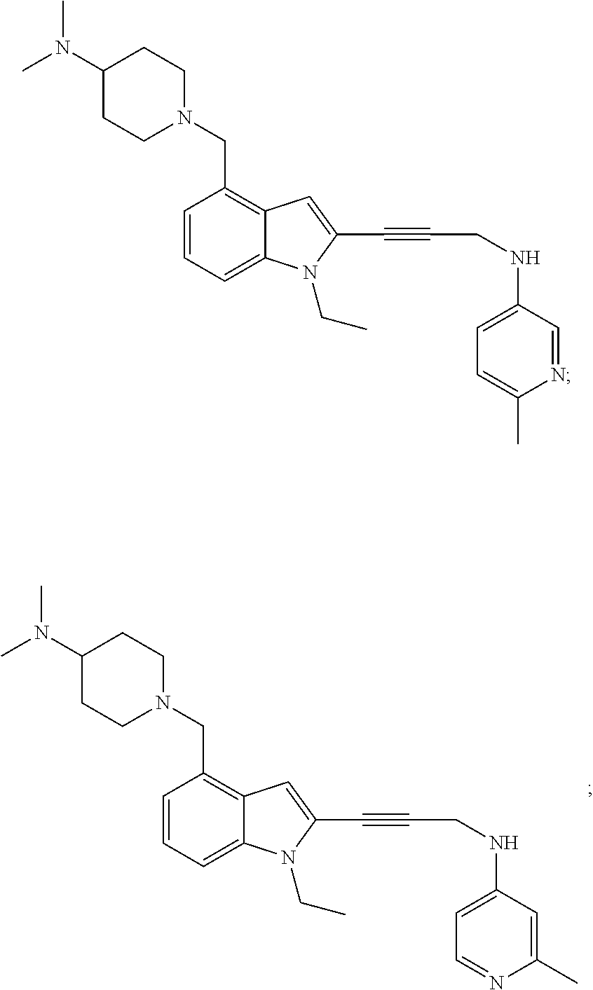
C1=CC=C2C(=C1CN1CCC(N(C)C)CC1)C=C(C#CCNC1=CC=C(C)N=C1)N2CC.C1=CC=C2C(=C1CN1CCC(N(C)C)CC1)C=C(C#CCNC1=CC=NC(C)=C1)N2CC
